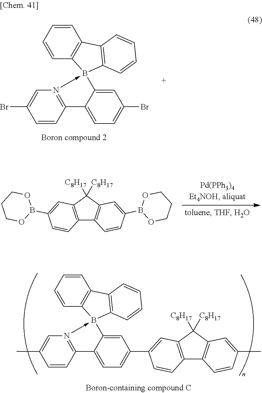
C12=N(->B3(C4=CC(Br)=CC=C14)C1=C(C=CC=C1)C1=C3C=CC=C1)C=C(Br)C=C2.C12=C(C([C8H17])([C8H17])C3=C1C=CC(B1OCCCO1)=C3)C=C(B1OCCCO1)C=C2.C12=N(->B3(C4=CC(C5=CC6=C(C7=C(C6([C8H17])[C8H17])C=C(C)C=C7)C=C5)=CC=C14)C1=C(C=CC=C1)C1=C3C=CC=C1)C=C(C)C=C2
